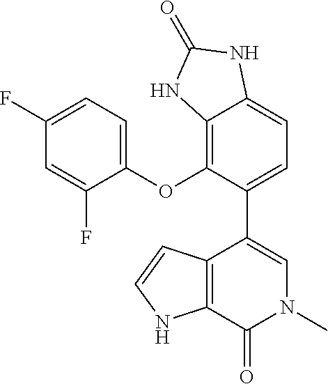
C1(F)=CC=C(OC2=C3C(=CC=C2C2=CN(C)C(=O)C4=C2C=CN4)NC(=O)N3)C(F)=C1
